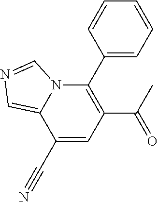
C1(C2=C(C(=O)C)C=C(C#N)C3=CN=CN23)=CC=CC=C1
